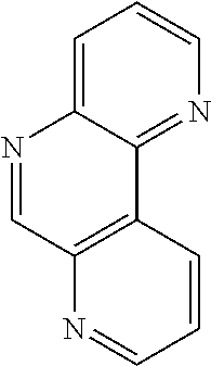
C1=C2C(=NC=C1)C1=C(C=N2)N=CC=C1
